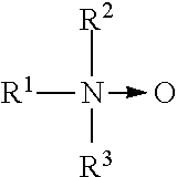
N([R2])([R3])(->O)[R1]
